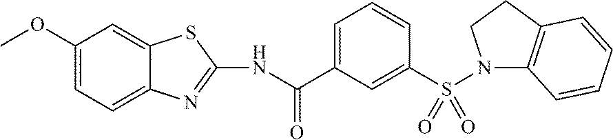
C1=CC=C(C(NC2=NC3=CC=C(OC)C=C3S2)=O)C=C1S(=O)(=O)N1C2=C(CC1)C=CC=C2
